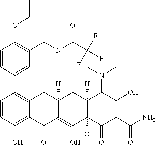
C1(C2=C3C(=C(O)C=C2)C(=O)C2=C(O)C4(O)C([H])(CC2([H])C3)C(N(C)C)C(O)=C(C(N)=O)C4=O)=CC(CNC(=O)C(F)(F)F)=C(OCC)C=C1
